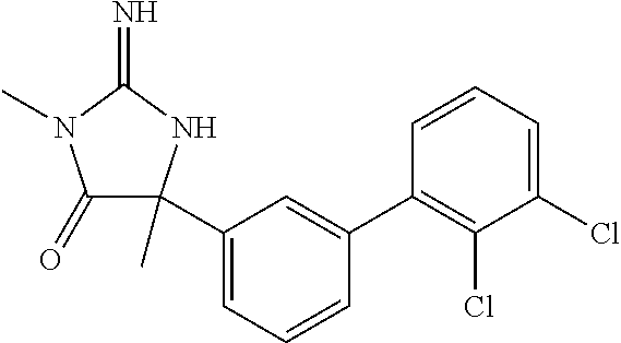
C1(=O)C(C2=CC=CC(C3=C(Cl)C(Cl)=CC=C3)=C2)(C)NC(=N)N1C
